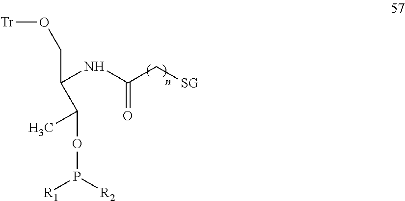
N(C(=O)C[SG])C(CO[Tr])C(OP([R1])[R2])C
